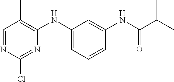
C1=NC(Cl)=NC(NC2=CC=CC(NC(C(C)C)=O)=C2)=C1C
